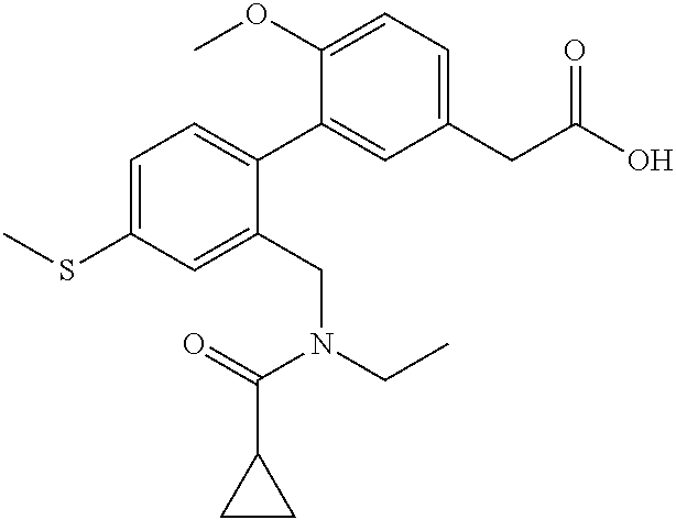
C1=C(SC)C=C(CN(CC)C(=O)C2CC2)C(C2=CC(CC(O)=O)=CC=C2OC)=C1
